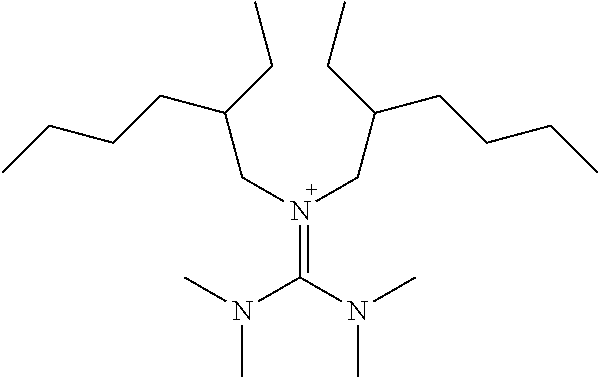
N(=C(N(C)C)N(C)C)(CC(CCCC)CC)CC(CCCC)CC
